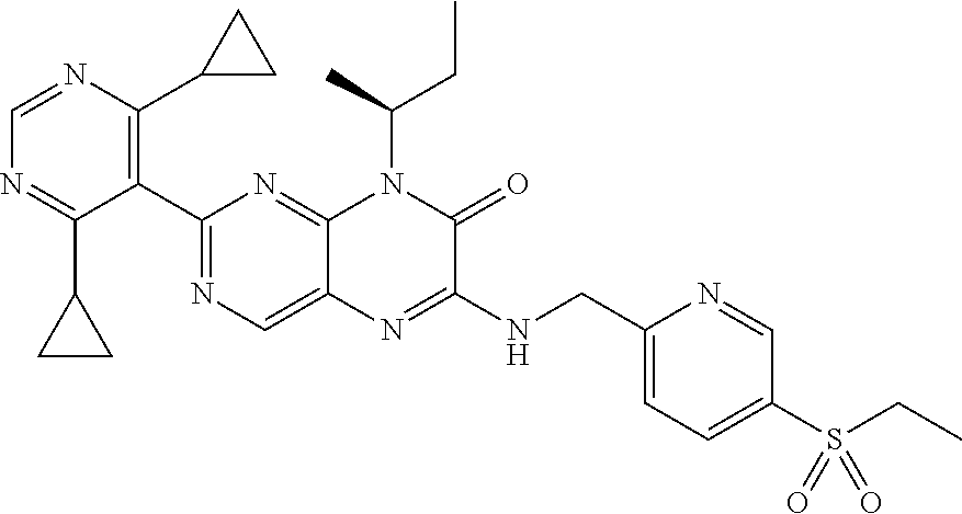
C1=NC(C2CC2)=C(C2=NC=C3C(=N2)N(C(C)CC)C(=O)C(NCC2=CC=C(S(=O)(=O)CC)C=N2)=N3)C(C2CC2)=N1
